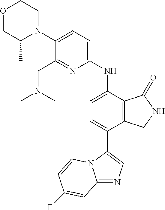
C1(N2CCOCC2C)=CC=C(NC2=CC=C(C3=CN=C4N3C=CC(F)=C4)C3=C2C(=O)NC3)N=C1CN(C)C
